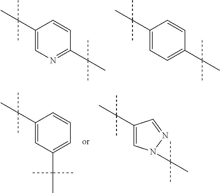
C1(C(C)(C)C)=CN=C(C(C)(C)C)C=C1.C1(C(C)(C)C)=CC=C(C(C)(C)C)C=C1.C1(C(C)(C)C)=CC(C(C)(C)C)=CC=C1.C1(C(C)(C)C)=CN(C(C)(C)C)N=C1
